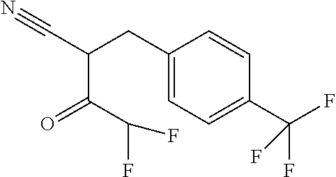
C(C1=CC=C(C(F)(F)F)C=C1)C(C#N)C(C(F)F)=O
